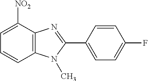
C1=CC2=C(C([NO2])=C1)N=C(C1=CC=C(F)C=C1)N2C
